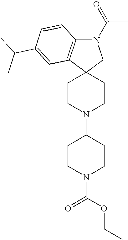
C1CN(C2CCN(C(OCC)=O)CC2)CCC12CN(C(C)=O)C1=C2C=C(C(C)C)C=C1
